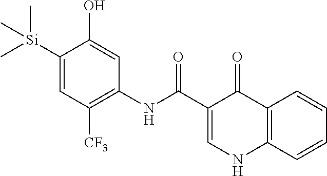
[Si](C1=CC([CF3])=C(NC(=O)C2=CNC3=C(C2=O)C=CC=C3)C=C1O)(C)(C)C
